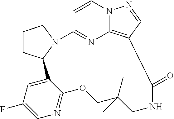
C1CC2N(C1)C1=NC3=C(C=NN3C=C1)C(=O)NCC(C)(C)COC1=NC=C(F)C=C21
